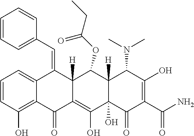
C1=CC(O)=C2C(=C1)C(=CC1=CC=CC=C1)C1([H])C(=C(O)C3(O)C([H])(C1OC(CC)=O)C(N(C)C)C(O)=C(C(N)=O)C3=O)C2=O
